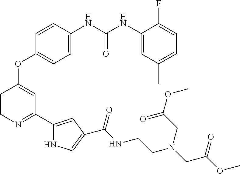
C1=CC(NC(NC2=CC(C)=CC=C2F)=O)=CC=C1OC1=CC(C2=CC(C(NCCN(CC(OC)=O)CC(OC)=O)=O)=CN2)=NC=C1
